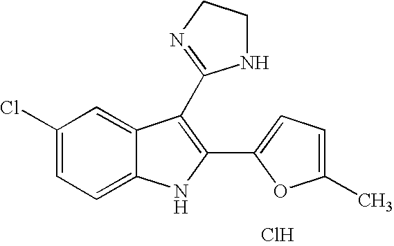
Cl.C1=C2C(=CC=C1Cl)NC(C1=CC=C(C)O1)=C2C1=NCCN1
